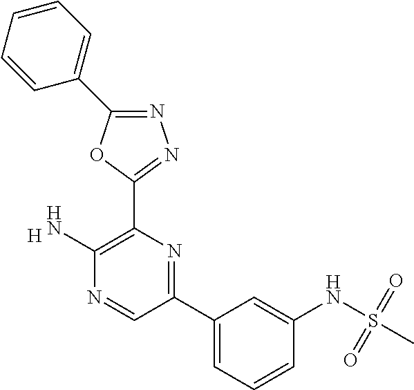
[H].C1(N)=C(C2=NN=C(C3=CC=CC=C3)O2)N=C(C2=CC=CC(NS(C)(=O)=O)=C2)C=N1
